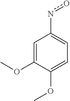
C1=C(OC)C(OC)=CC=C1no
